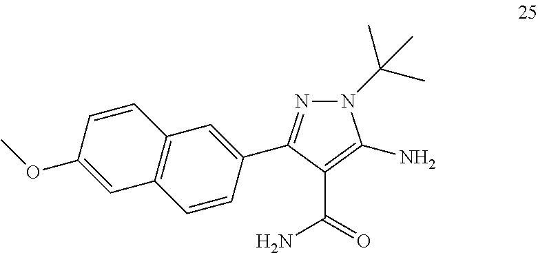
N1(C(C)(C)C)N=C(C2=CC3=C(C=C2)C=C(OC)C=C3)C(C(=O)N)=C1N
